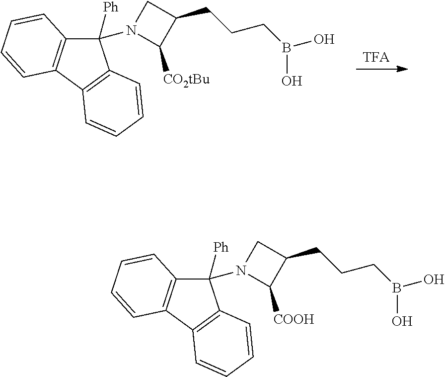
[TFA].C1([Ph])(N2C([CO2tBu])C(CCCB(O)O)C2)C2=C(C3=C1C=CC=C3)C=CC=C2.C1([Ph])(N2C([COOH])C(CCCB(O)O)C2)C2=C(C3=C1C=CC=C3)C=CC=C2
